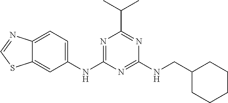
C12=CC(NC3=NC(C(C)C)=NC(NCC4CCCCC4)=N3)=CC=C1N=CS2
